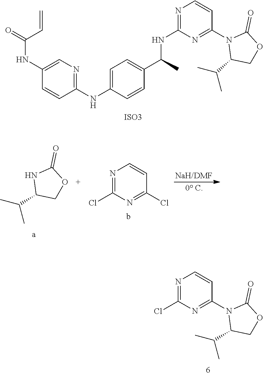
C1(Cl)=NC=CC(N2C(C(C)C)COC2=O)=N1.N1=C(Cl)N=C(Cl)C=C1.N1C(C(C)C)COC1=O.N1=C(NC(C)C2=CC=C(NC3=NC=C(NC(=O)C=C)C=C3)C=C2)N=C(N2C(C(C)C)COC2=O)C=C1.[ISO3]
